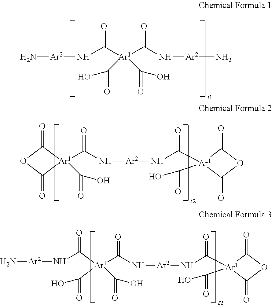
N(C([Ar1](C(N[Ar2]N)=O)(C(O)=O)C(O)=O)=O)[Ar2]N.[Ar1]1(C(N[Ar2]NC(=O)[Ar1]2(C(O)=O)C(=O)OC2=O)=O)(C(O)=O)C(=O)OC1=O.[Ar1](C(=O)N[Ar2]N)(C(=O)O)(C(N[Ar2]NC(=O)[Ar1]1(C(O)=O)C(=O)OC1=O)=O)C(O)=O
